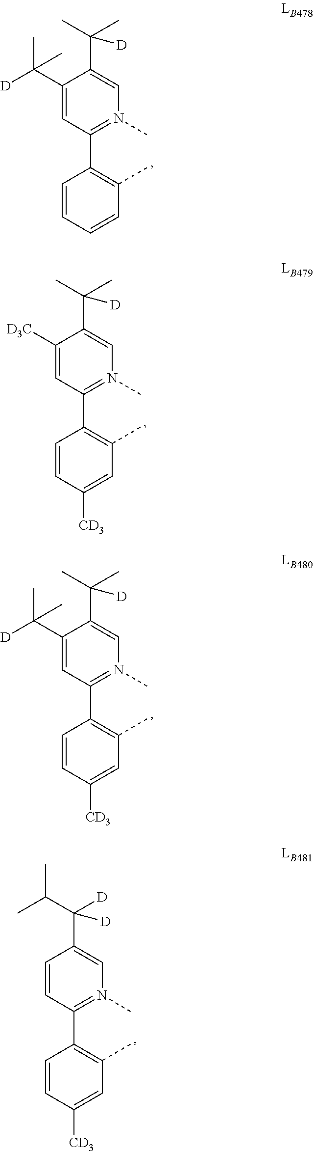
C1(C([D])(C)C)=CC(C2=C(C)C=CC=C2)=N(C)C=C1C(C)(C)[D].C1([D3C])=CC(C2=C(C)C=C([CD3])C=C2)=N(C)C=C1C(C)(C)[D].C1(C([D])(C)C)=CC(C2=C(C)C=C([CD3])C=C2)=N(C)C=C1C(C)(C)[D].C1=CC(C2=C(C)C=C([CD3])C=C2)=N(C)C=C1C(C(C)C)([D])[D]
